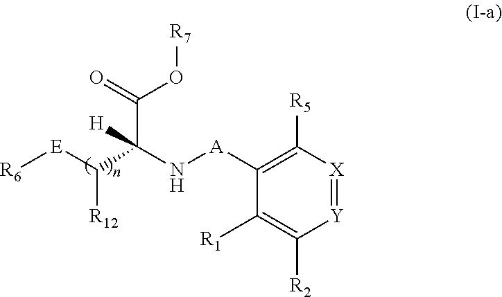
[Y]1=[X]C([R5])=C([A]NC(C([E][R6])[R12])(C(=O)O[R7])[H])C([R1])=C1[R2]
